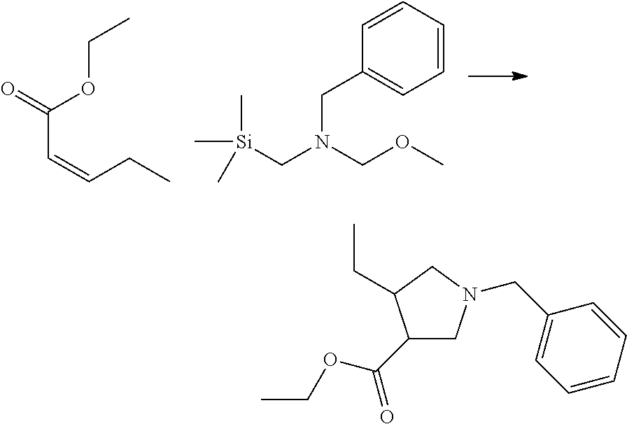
C(C=CCC)(OCC)=O.C1=CC(CN(COC)C[Si](C)(C)C)=CC=C1.C1(C(OCC)=O)CN(CC2=CC=CC=C2)CC1CC
